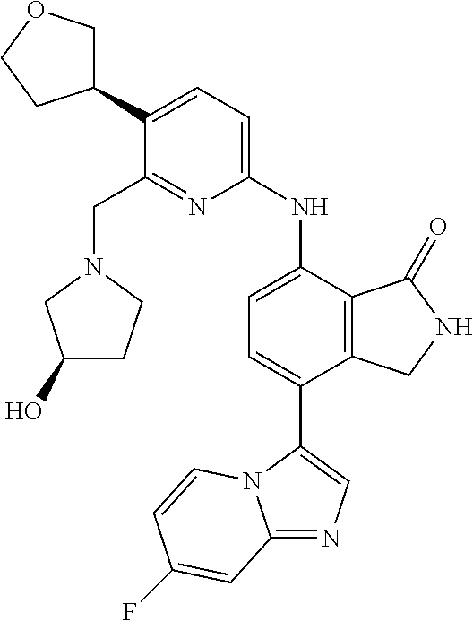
C12=NC=C(C3=CC=C(NC4=CC=C(C5COCC5)C(CN5CCC(O)C5)=N4)C4=C3CNC4=O)N1C=CC(F)=C2
